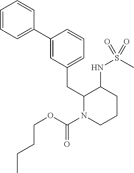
C1=C(C2=CC=CC=C2)C=CC=C1CC1N(C(OCCCC)=O)CCCC1NS(C)(=O)=O
